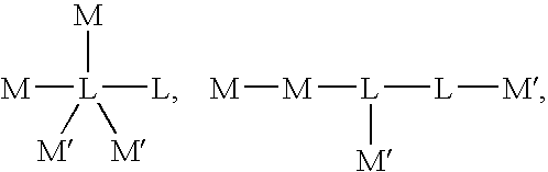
[M][L]([L])([M])([M])[M].[L]([L][M])([M][M])[M]
